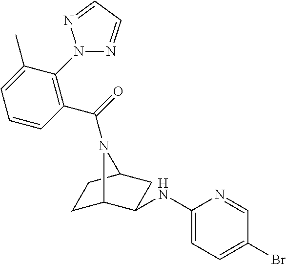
C1=CC(C(=O)N2C3CCC2CC3NC2=CC=C(Br)C=N2)=C(N2N=CC=N2)C(C)=C1
